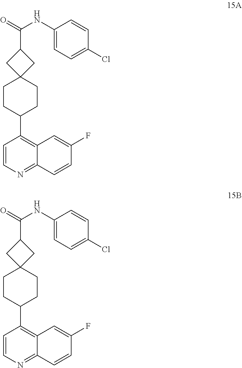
C1=CN=C2C(=C1C1CCC3(CC1)CC(C(=O)NC1=CC=C(Cl)C=C1)C3)C=C(F)C=C2.C1=CN=C2C(=C1C1CCC3(CC1)CC(C(=O)NC1=CC=C(Cl)C=C1)C3)C=C(F)C=C2
